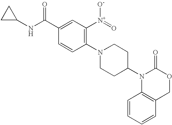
C1(NC(C2=CC([N+](=O)[O-])=C(N3CCC(N4C5=C(COC4=O)C=CC=C5)CC3)C=C2)=O)CC1
